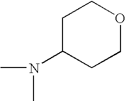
C1C(N(C)C)CCOC1
